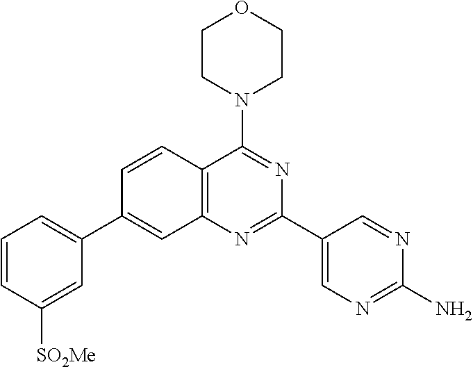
C1=CC([SO2Me])=CC(C2=CC3=C(C(N4CCOCC4)=NC(C4=CN=C(N)N=C4)=N3)C=C2)=C1
